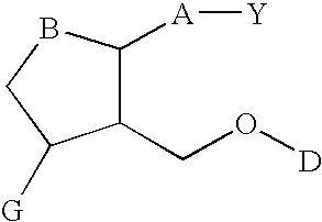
C1(CO[D])C([A][Y])BCC1[G]
